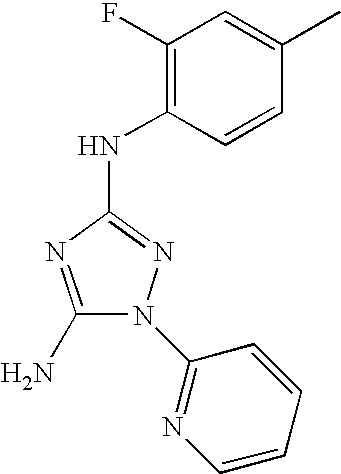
C1(N)=NC(NC2=C(F)C=C(C)C=C2)=NN1C1=NC=CC=C1
